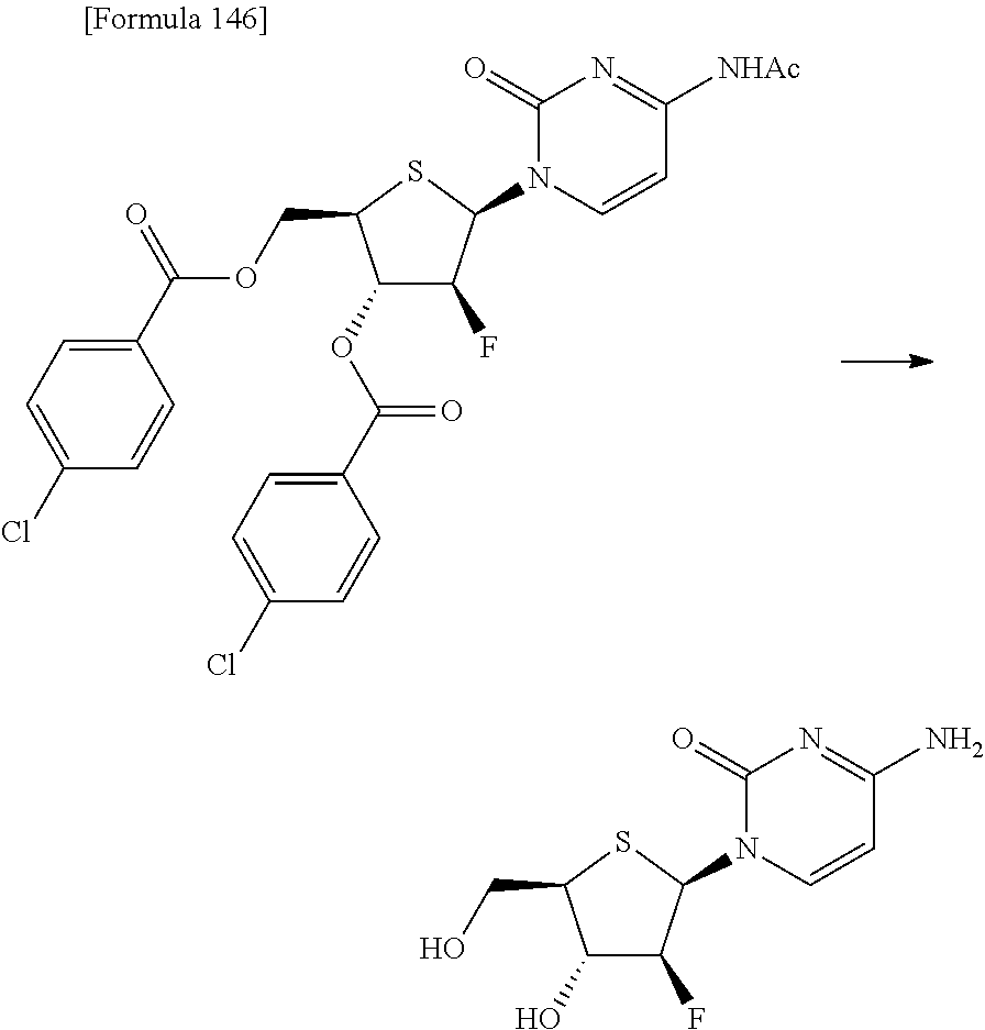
C1(OC(C2=CC=C(Cl)C=C2)=O)C(F)C(N2C=CC([NHAc])=NC2=O)SC1COC(C1=CC=C(Cl)C=C1)=O.C1(O)C(F)C(N2C=CC(N)=NC2=O)SC1CO
